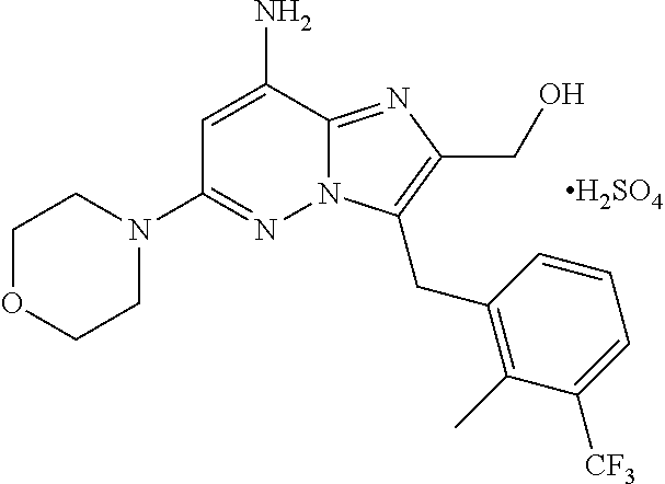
N12C(=NC(CO)=C1CC1=C(C)C([CF3])=CC=C1)C(N)=CC(N1CCOCC1)=N2.[H2SO4]
